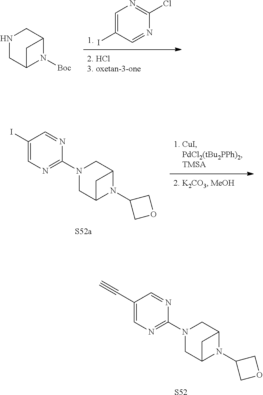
[S52].C1(C#C)=CN=C(N2CC3N(C4COC4)C(C2)C3)N=C1.C1=C(I)C=NC(Cl)=N1.N1CC2N([Boc])C(C1)C2.[S52a].C1(I)=CN=C(N2CC3N(C4COC4)C(C2)C3)N=C1
